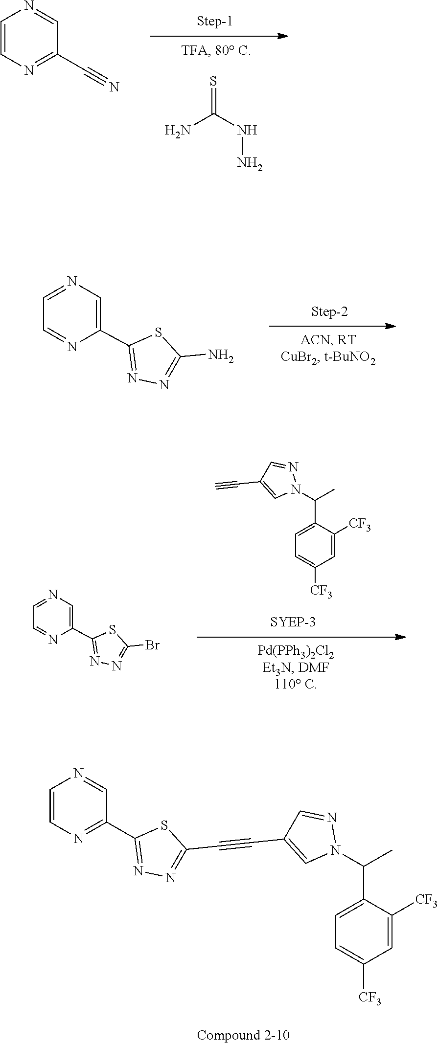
C1=CN=C(C#N)C=N1.NC(NN)=S.C1=NC=C(C2=NN=C(N)S2)N=C1.C1=NC=C(C2=NN=C(Br)S2)N=C1.N1(C(C2=CC=C([CF3])C=C2[CF3])C)N=CC(C#C)=C1.N1=CC(C#CC2=NN=C(C3=NC=CN=C3)S2)=CN1C(C1=CC=C([CF3])C=C1[CF3])C
